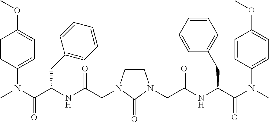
CN(C(C(NC(CN1CCN(CC(NC(C(N(C)C2=CC=C(OC)C=C2)=O)CC2=CC=CC=C2)=O)C1=O)=O)CC1=CC=CC=C1)=O)C1=CC=C(OC)C=C1
